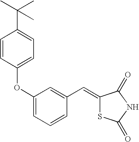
C1=CC(OC2=CC=CC(C=C3SC(=O)NC3=O)=C2)=CC=C1C(C)(C)C
